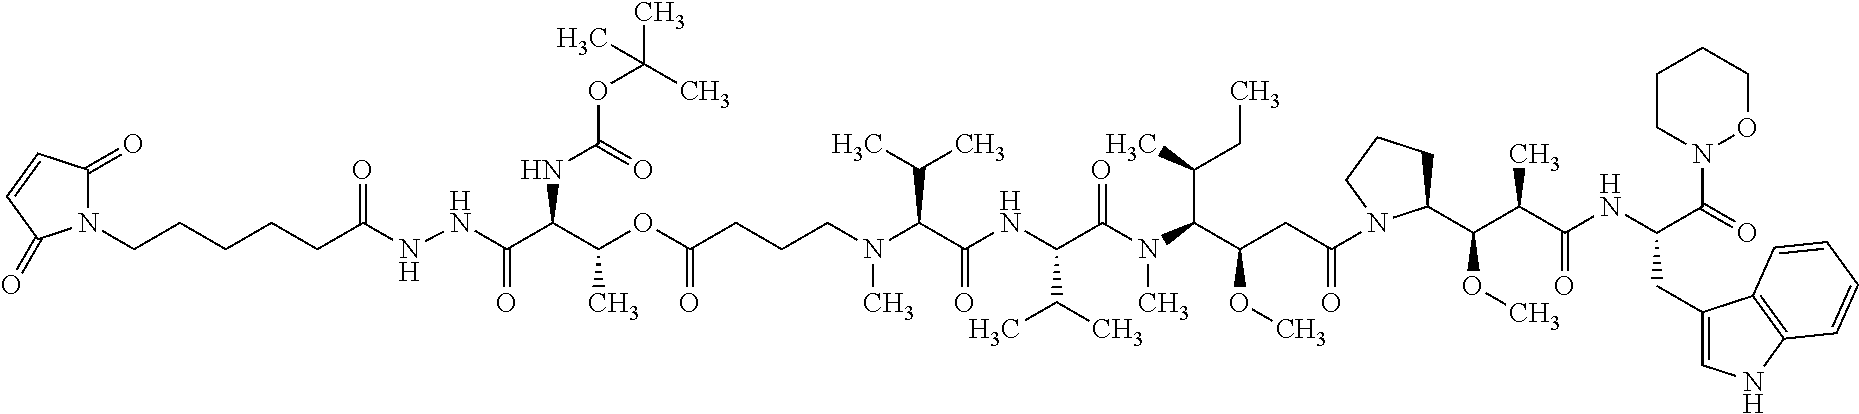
CN(C(C(NC(C(N(C(C(CC(N1C(C(C(C(NC(CC2=CNC3=C2C=CC=C3)C(=O)N2OCCCC2)=O)C)OC)CCC1)=O)OC)C(C)CC)C)=O)C(C)C)=O)C(C)C)CCCC(OC(C(C(NNC(CCCCCN1C(=O)C=CC1=O)=O)=O)NC(OC(C)(C)C)=O)C)=O
